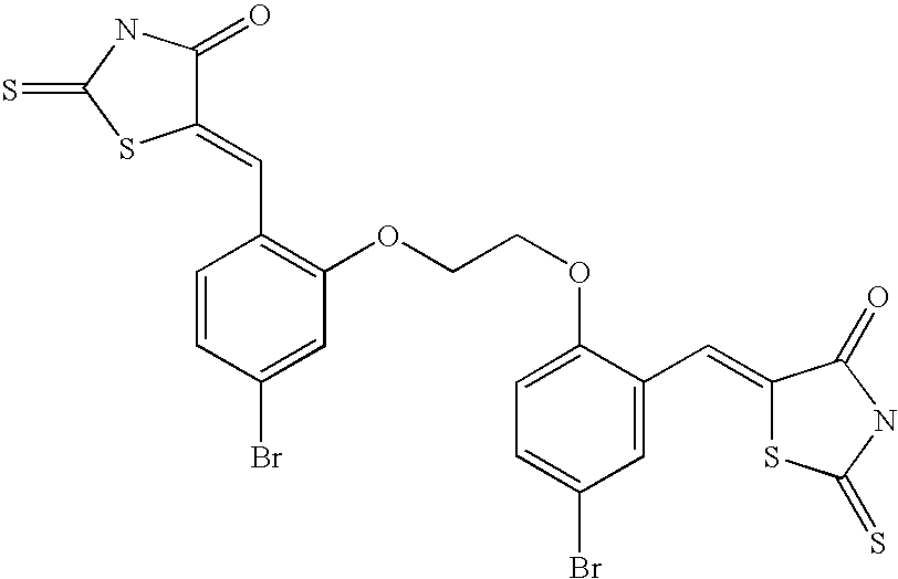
C1=CC(Br)=CC(OCCOC2=CC=C(Br)C=C2C=C2SC(=S)NC2=O)=C1C=C1C(=O)NC(=S)S1
